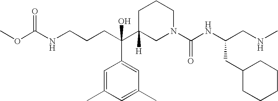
C(C(C1([H])CN(C(NC(CC2CCCCC2)CNC)=O)CCC1)(C1=CC(C)=CC(C)=C1)O)CCNC(OC)=O
